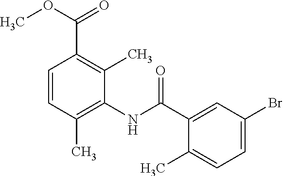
C1=CC(C)=C(NC(=O)C2=CC(Br)=CC=C2C)C(C)=C1C(OC)=O
